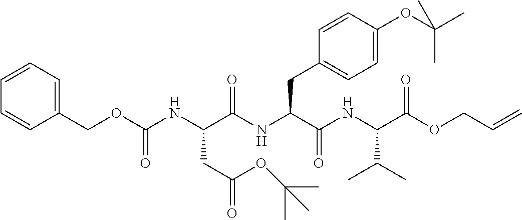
N(C(C(NC(C(OCC=C)=O)C(C)C)=O)CC1=CC=C(OC(C)(C)C)C=C1)C(C(NC(OCC1=CC=CC=C1)=O)CC(=O)OC(C)(C)C)=O
